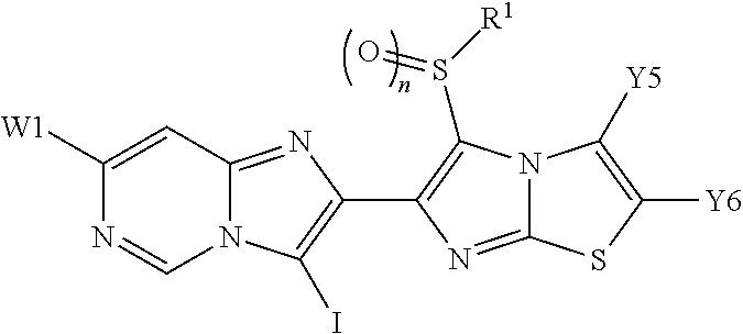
C1([W1])=CC2=NC(C3=C(S([R1])=O)N4C(=N3)SC([Y6])=C4[Y5])=C(I)N2C=N1
